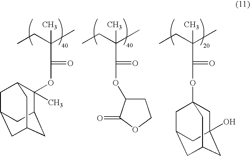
C(C(=O)OC1(C)C2CC3CC(CC1C3)C2)(CC)(C)C.C(C(=O)OC1CCOC1=O)(CC)(C)C.C(C(=O)OC12CC3(O)CC(CC(C1)C3)C2)(CC)(C)C
